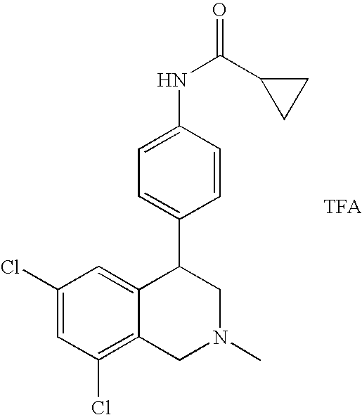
C1(Cl)=CC(Cl)=C2C(=C1)C(C1=CC=C(NC(=O)C3CC3)C=C1)CN(C)C2
